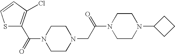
C(=O)(N1CCN(CC(N2CCN(C3CCC3)CC2)=O)CC1)C1=C(Cl)C=CS1
